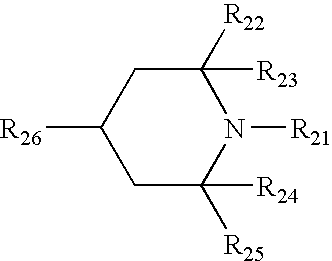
C1C([R24])([R25])N([R21])C([R23])([R22])CC1[R26]
